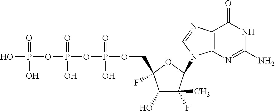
C1(O)C(F)(C)C(N2C3=C(C(=O)NC(N)=N3)N=C2)OC1(F)COP(=O)(O)OP(=O)(O)OP(O)(=O)O
